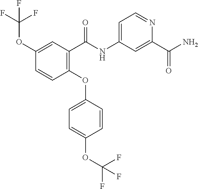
C1(OC(F)(F)F)=CC(C(NC2=CC=NC(C(N)=O)=C2)=O)=C(OC2=CC=C(OC(F)(F)F)C=C2)C=C1
